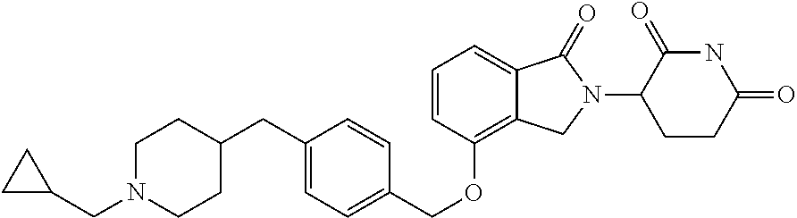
C12=CC=CC(OCC3=CC=C(CC4CCN(CC5CC5)CC4)C=C3)=C1CN(C1C(=O)NC(=O)CC1)C2=O
